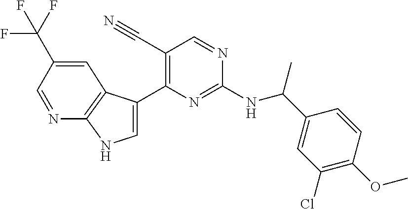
C(NC1=NC(C2=CNC3=C2C=C(C(F)(F)F)C=N3)=C(C#N)C=N1)(C1=CC(Cl)=C(OC)C=C1)C
